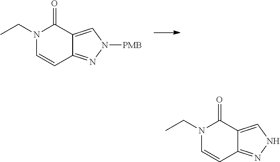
N1(CC)C=CC2=NN([PMB])C=C2C1=O.N1(CC)C=CC2=NNC=C2C1=O
